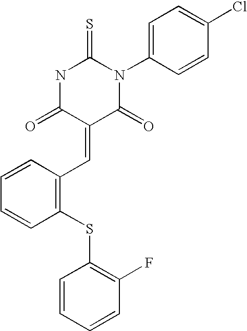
N1C(=O)C(=CC2=C(SC3=C(F)C=CC=C3)C=CC=C2)C(=O)N(C2=CC=C(Cl)C=C2)C1=S
